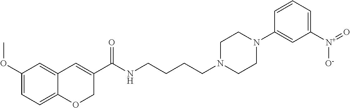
C1(OC)=CC=C2C(=C1)C=C(C(NCCCCN1CCN(C3=CC([N+](=O)[O-])=CC=C3)CC1)=O)CO2
